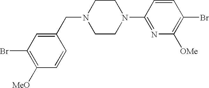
N1(CC2=CC(Br)=C([MeO])C=C2)CCN(C2=NC([OMe])=C(Br)C=C2)CC1
